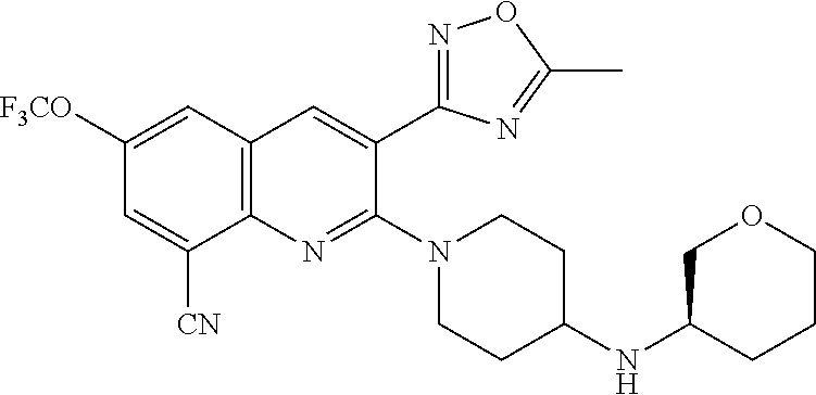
C12=C(C=C([F3CO])C=C1[CN])C=C(C1=NOC(C)=N1)C(N1CCC(NC3COCCC3)CC1)=N2
